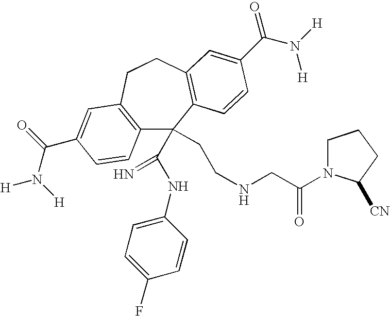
C12=C(CCC3=C(C=CC(C(=O)N([H])[H])=C3)C1(CCNCC(=O)N1CCCC1[CN])C(NC1=CC=C(F)C=C1)=N)C=C(C(N([H])[H])=O)C=C2
